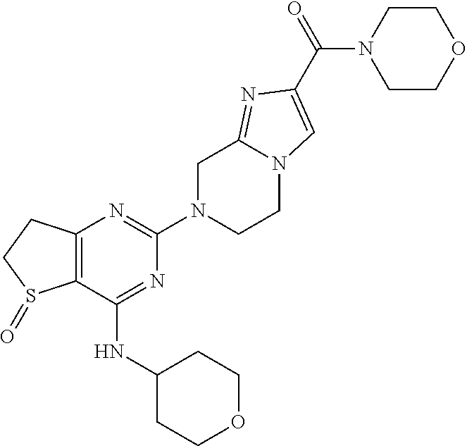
C12=C(C(NC3CCOCC3)=NC(N3CCN4C(=NC(C(=O)N5CCOCC5)=C4)C3)=N1)S(=O)CC2
